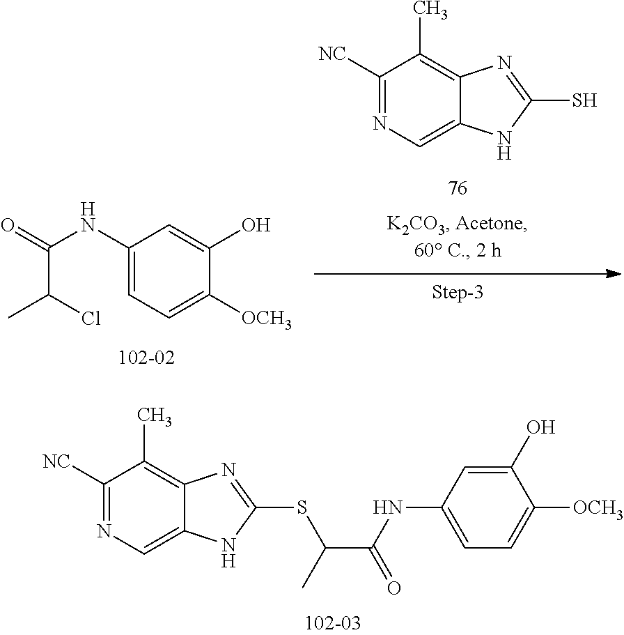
C1=C(NC(=O)C(Cl)C)C=C(O)C([OCH3])=C1.C1([NC])=NC=C2C(=C1C)N=C(S)N2.C1([NC])=NC=C2C(=C1C)N=C(SC(C)C(=O)NC1=CC=C([OCH3])C(O)=C1)N2
